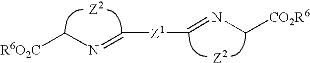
[R6O2C]CN=C[Z1]C=NC[CO2R6].[Z2].[Z2]
